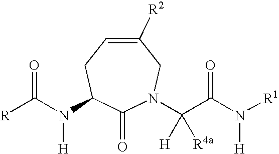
C1([R2])=CCC(N(C([R])=O)[H])C(=O)N(C(C(N([R1])[H])=O)([H])[R4a])C1
